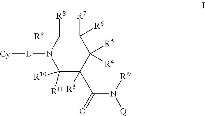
C1([R11])([R10])N([L][Cy])C([R9])([R8])C([R7])([R6])C([R5])([R4])C1(C(N([RN])[Q])=O)[R3]
